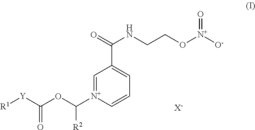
C1=[N+](C(OC([Y][R1])=O)[R2])C=CC=C1C(=O)NCCO[N+]([O-])=O.[X-]
